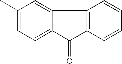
C1(C)=CC=C2C(=C1)C1=C(C2=O)C=CC=C1
